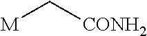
[M]C[CONH2]
